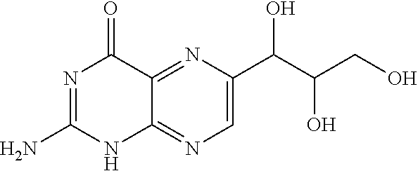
N1=C2C(=NC=C1C(C(CO)O)O)NC(N)=NC2=O
